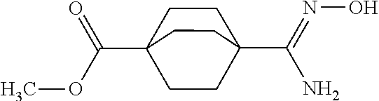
C1CC2(C(=NO)N)CCC1(C(OC)=O)CC2
